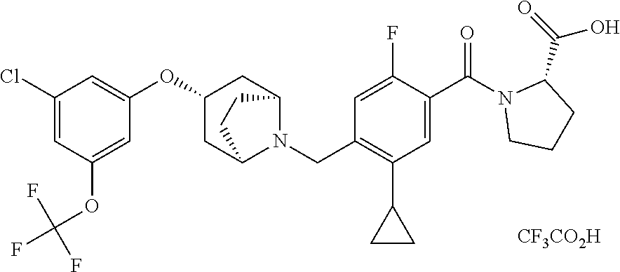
C1(CN2C3CC(OC4=CC(Cl)=CC(OC(F)(F)F)=C4)CC2CC3)=C(C2CC2)C=C(C(N2CCCC2C(=O)O)=O)C(F)=C1.[CF3CO2H]
